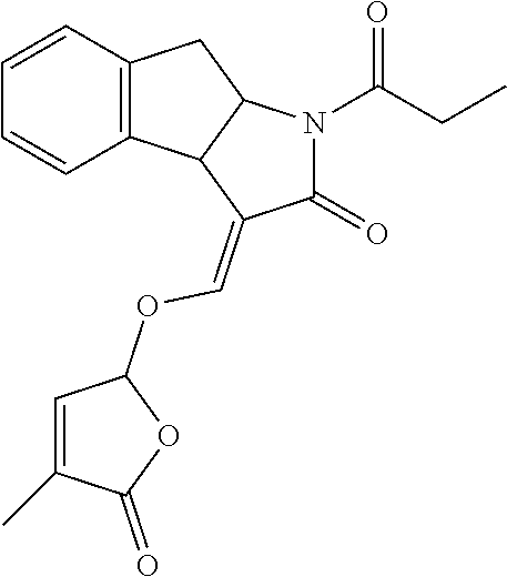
C12=C(C=CC=C1)CC1C2C(=COC2C=C(C)C(=O)O2)C(=O)N1C(CC)=O
